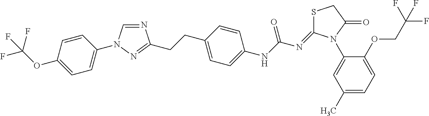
N1=CN(C2=CC=C(OC(F)(F)F)C=C2)N=C1CCC1=CC=C(NC(N=C2SCC(=O)N2C2=CC(C)=CC=C2OCC(F)(F)F)=O)C=C1
